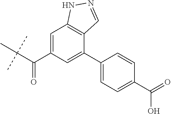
C1=C(C(C(C)(C)C)=O)C=C(C2=CC=C(C(O)=O)C=C2)C2=C1NN=C2
